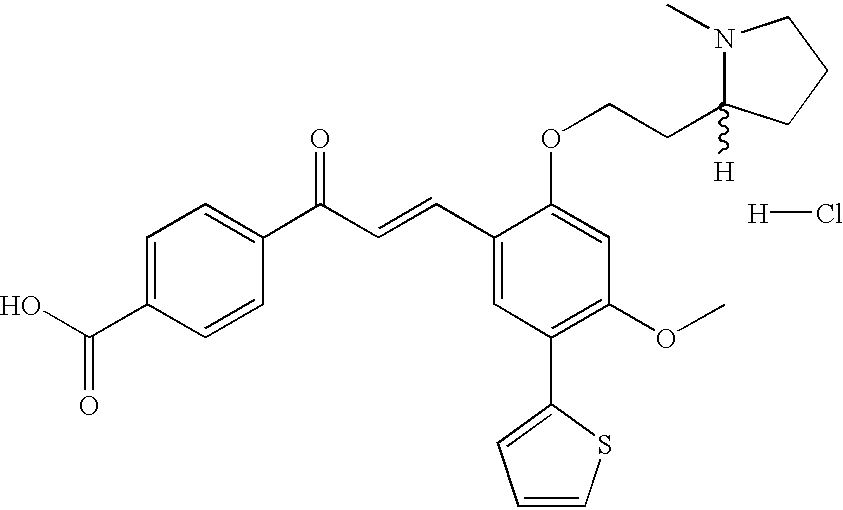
C1=C(C(O)=O)C=CC(C(C=CC2=CC(C3=CC=CS3)=C(OC)C=C2OCCC2([H])N(C)CCC2)=O)=C1.[H]Cl
